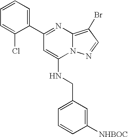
C1(C2=NC3=C(Br)C=NN3C(NCC3=CC=CC([NHBOC])=C3)=C2)=CC=CC=C1Cl
